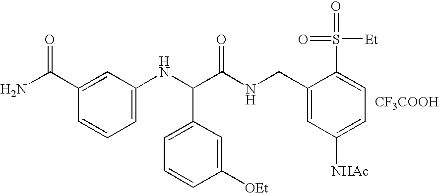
[CF3COOH].C1=C(NC(C(NCC2=CC([NHAc])=CC=C2S(=O)([Et])=O)=O)C2=CC=CC([OEt])=C2)C=C(C(N)=O)C=C1
